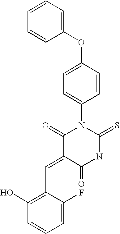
C1(OC2=CC=C(N3C(=O)C(=CC4=C(O)C=CC=C4F)C(=O)NC3=S)C=C2)=CC=CC=C1
